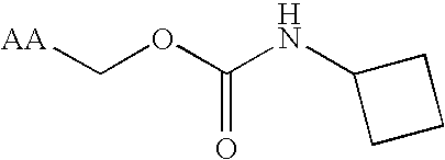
[AA]COC(NC1CCC1)=O
